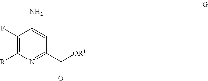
C1(F)=C([R])N=C(C([OR1])=O)C=C1N
